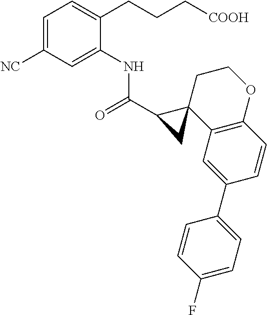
C1=C([NC])C=C(NC(=O)C2C3(C4=C(C=CC(C5=CC=C(F)C=C5)=C4)OCC3)C2)C(CCC[COOH])=C1
